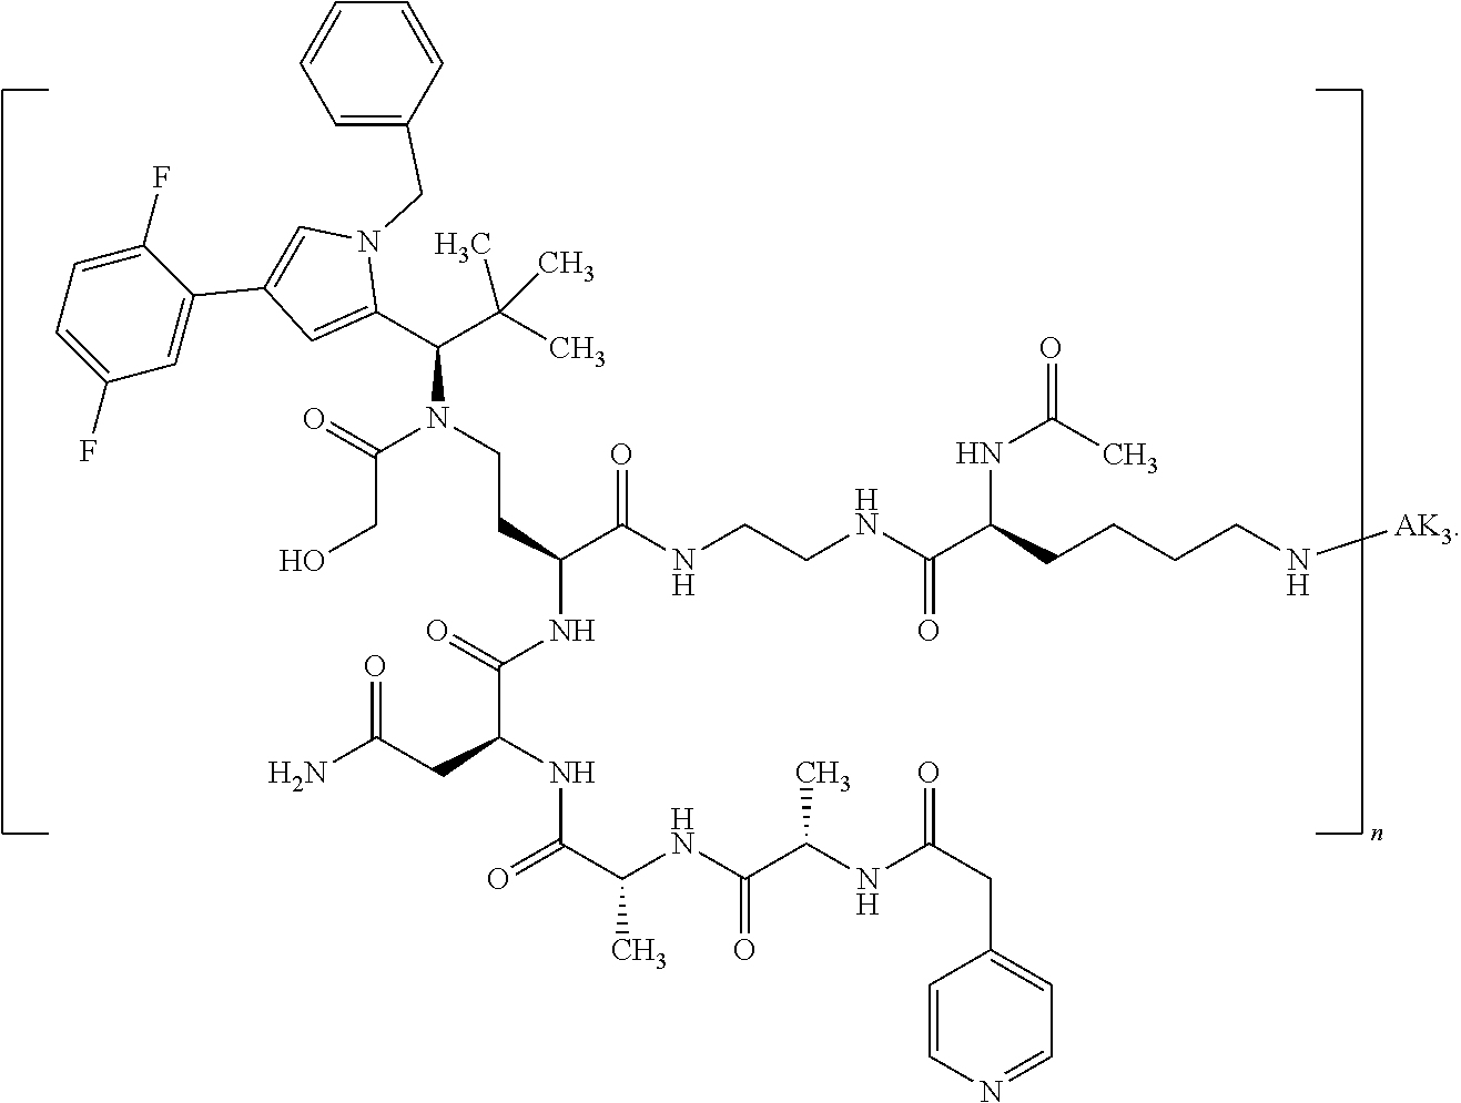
C(CN(C(C(C)(C)C)C1=CC(C2=CC(F)=CC=C2F)=CN1CC1=CC=CC=C1)C(=O)CO)C(C(NCCNC(C(CCCCN[AK3])NC(C)=O)=O)=O)NC(=O)C(CC(=O)N)NC(=O)C(C)NC(C(NC(=O)CC1=CC=NC=C1)C)=O
